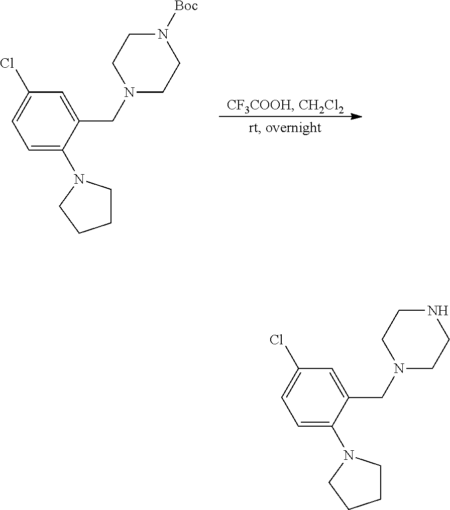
C1=C(N2CCCC2)C(CN2CCN([Boc])CC2)=CC(Cl)=C1.C1=C(N2CCCC2)C(CN2CCNCC2)=CC(Cl)=C1
